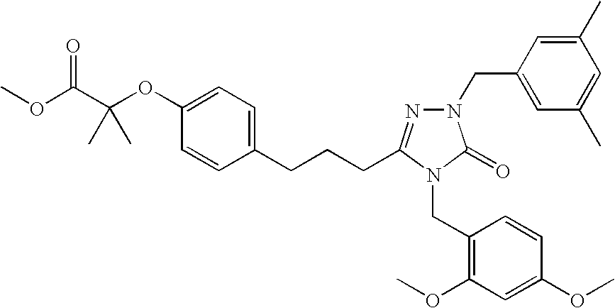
O(C(C(OC1=CC=C(CCCC2=NN(CC3=CC(C)=CC(C)=C3)C(=O)N2CC2=C(OC)C=C(OC)C=C2)C=C1)(C)C)=O)C
